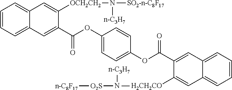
C1=CC=C2C(=C1)C=C([OCH2CH2]N([SO2-n-C8F17])[n-C3H7])C(C(OC1=CC=C(OC(C3=CC4=CC=CC=C4C=C3[H2CH2CO]N([O2S][n-C8F17])[n-C3H7])=O)C=C1)=O)=C2
